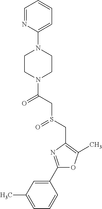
C1(C2=NC(CS(=O)CC(=O)N3CCN(C4=CC=CC=N4)CC3)=C(C)O2)=CC(C)=CC=C1
